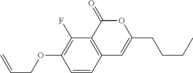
C1=CC2=C(C(F)=C1OCC=C)C(=O)OC(CCCC)=C2
